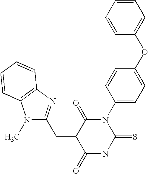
C1=CC=CC(OC2=CC=C(N3C(=O)C(=CC4=NC5=C(N4C)C=CC=C5)C(=O)NC3=S)C=C2)=C1
